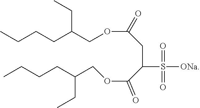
C(CC(OCC(CCCC)CC)=O)(C(OCC(CCCC)CC)=O)S([ONa])(=O)=O
